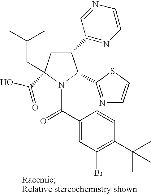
C1(C2=NC=CN=C2)CC(C(O)=O)(CC(C)C)N(C(C2=CC(Br)=C(C(C)(C)C)C=C2)=O)C1C1=NC=CS1
